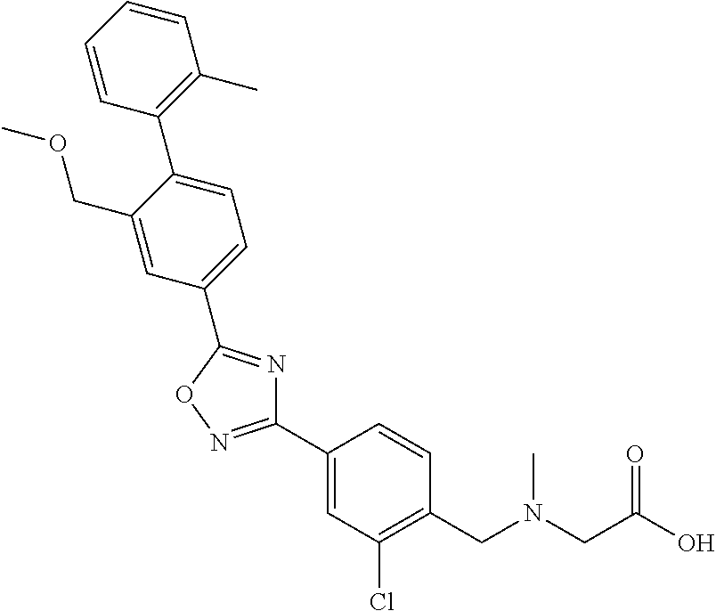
C1=CC(C2=CC=C(C3=NC(C4=CC(Cl)=C(CN(CC(O)=O)C)C=C4)=NO3)C=C2COC)=C(C)C=C1
